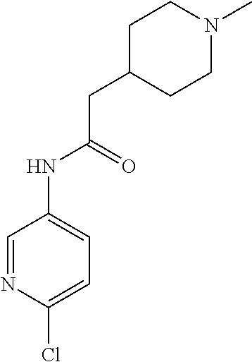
C1C(CC(NC2=CC=C(Cl)N=C2)=O)CCN(C)C1
